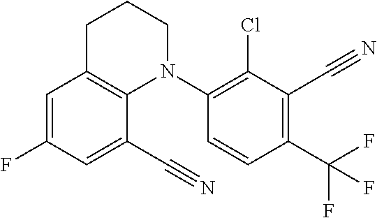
C1=C(F)C=C(C#N)C2=C1CCCN2C1=C(Cl)C(C#N)=C(C(F)(F)F)C=C1
